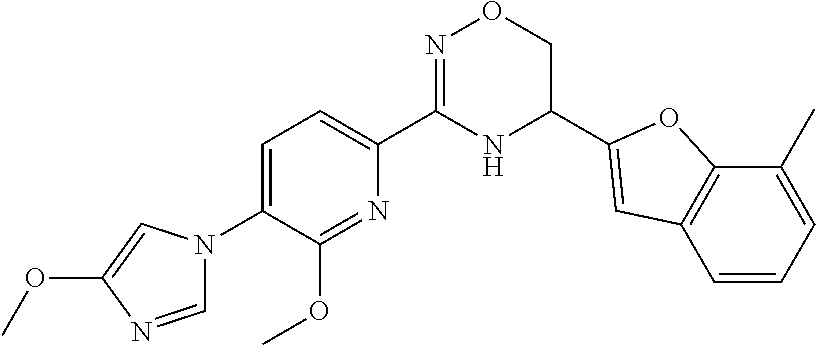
C1=C(N2C=NC(OC)=C2)C(OC)=NC(C2=NOCC(C3=CC4=C(C(C)=CC=C4)O3)N2)=C1
